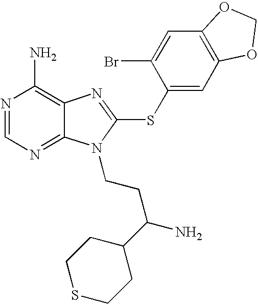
N1=CN=C2C(=C1N)N=C(SC1=CC3=C(C=C1Br)OCO3)N2CCC(C1CCSCC1)N
